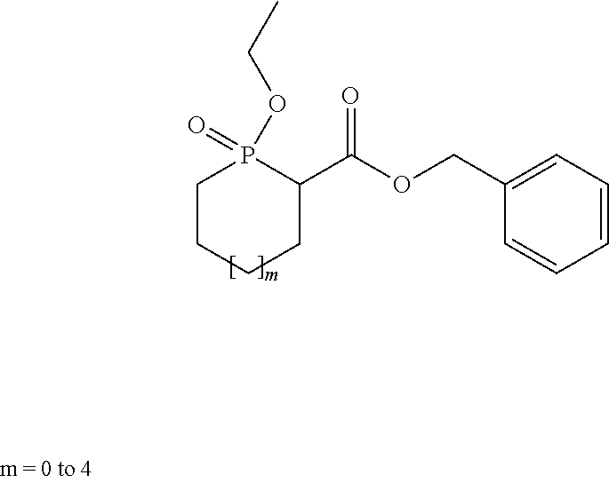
P1(OCC)(=O)CCCCC1C(OCC1=CC=CC=C1)=O
